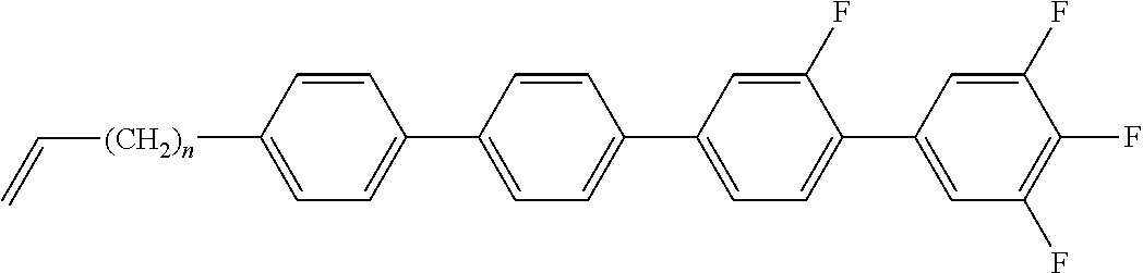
C1=CC(C2=CC=C(C3=CC=C(C4=CC(F)=C(F)C(F)=C4)C(F)=C3)C=C2)=CC=C1[(CH2)n]C=C
